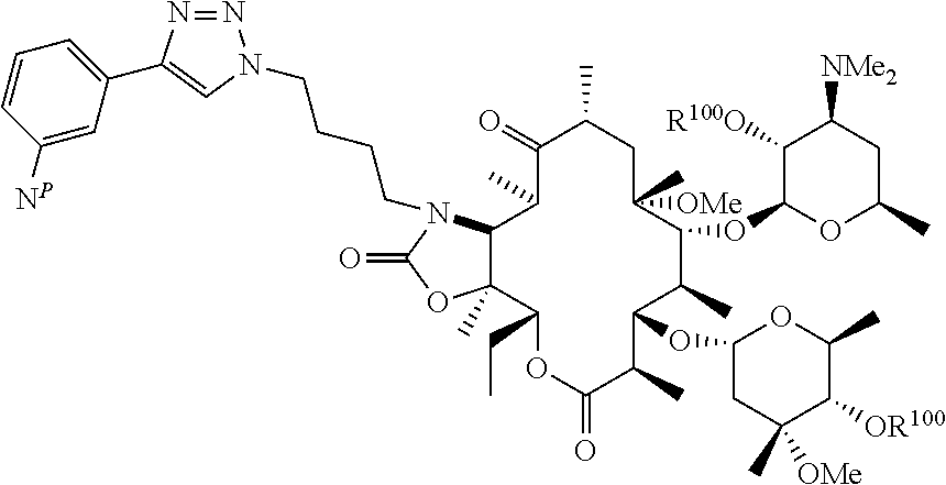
N1=NC(C2=CC=CC([NP])=C2)=CN1CCCCN1C2C(C)(OC1=O)C(CC)OC(=O)C(C)C(OC1CC(C)([OMe])C([OR100])C(C)O1)C(C)C(OC1OC(C)CC([NMe2])C1[R100O])C(C)([OMe])CC(C)C(=O)C2C
